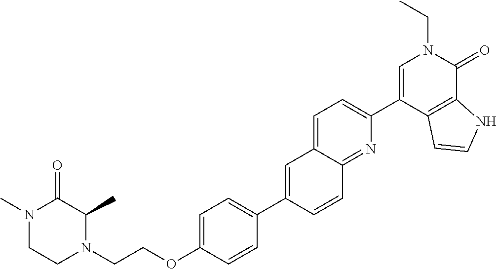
C(OC1=CC=C(C2=CC3=CC=C(C4=CN(CC)C(=O)C5=C4C=CN5)N=C3C=C2)C=C1)CN1C(C)C(=O)N(C)CC1
